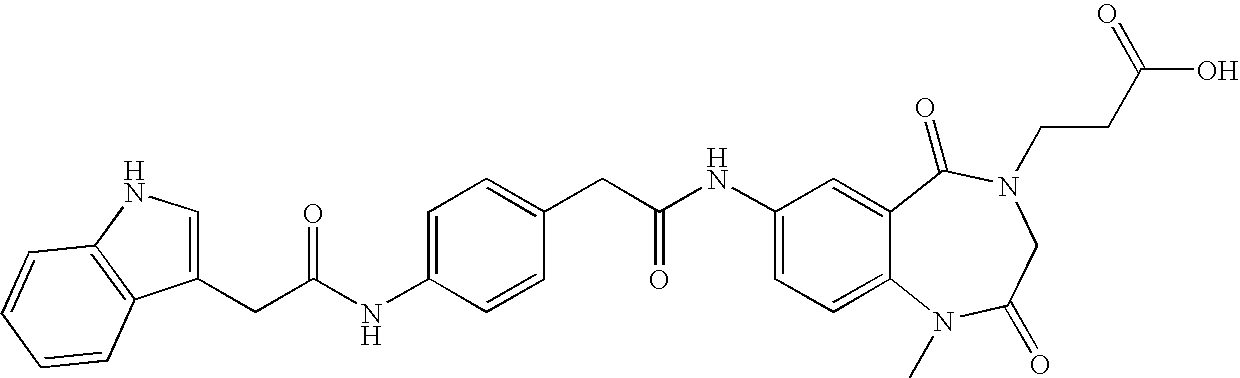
C(C(NC1=CC=C2C(=C1)C(=O)N(CCC(O)=O)CC(=O)N2C)=O)C1=CC=C(NC(CC2=CNC3=C2C=CC=C3)=O)C=C1
